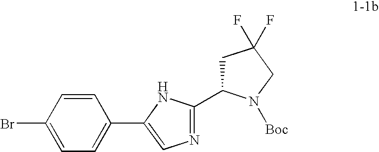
BrC1=CC=C(C2=CN=C(C3CC(F)(F)CN3[Boc])N2)C=C1
